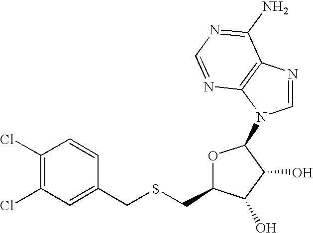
C1(Cl)=C(Cl)C=C(CSCC2OC(N3C=NC4=C3N=CN=C4N)C(O)C2O)C=C1
